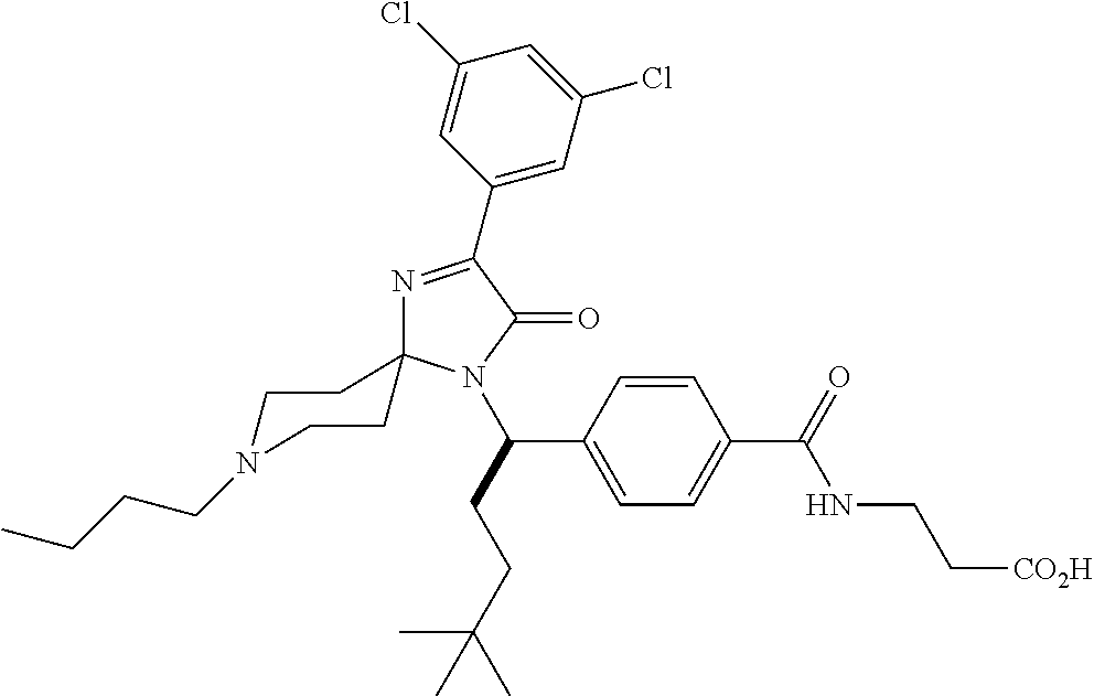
N1=C(C2=CC(Cl)=CC(Cl)=C2)C(=O)N(C(C2=CC=C(C(NCC[CO2H])=O)C=C2)CCC(C)(C)C)C12CCN(CCCC)CC2
